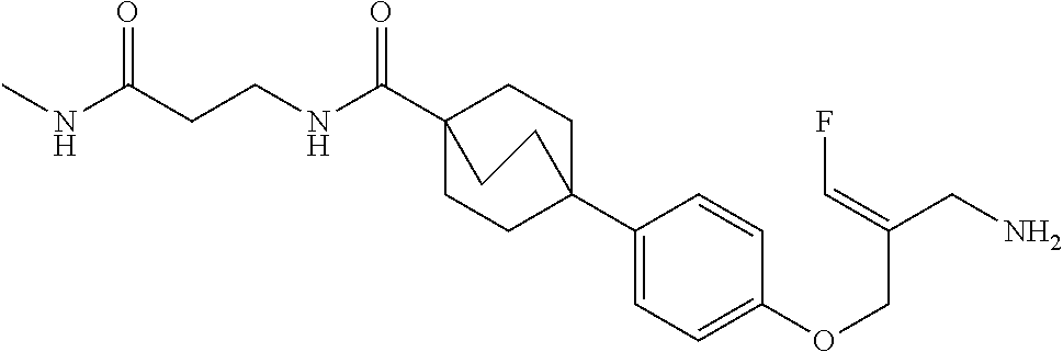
C1C2(C3=CC=C(OCC(CN)=CF)C=C3)CCC(C(=O)NCCC(NC)=O)(C1)CC2
